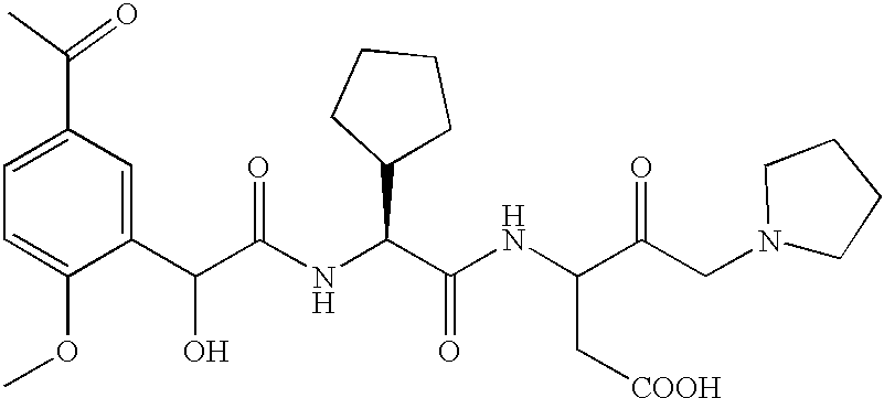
C1=C(OC)C(C(C(NC(C(NC(C(CN2CCCC2)=O)C[COOH])=O)C2CCCC2)=O)O)=CC(C(=O)C)=C1
